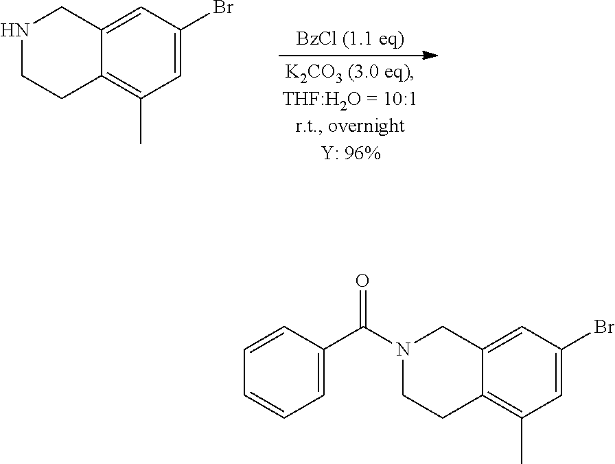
C12=C(C)C=C(Br)C=C1CNCC2.C12=C(C)C=C(Br)C=C1CN(C(C1=CC=CC=C1)=O)CC2
